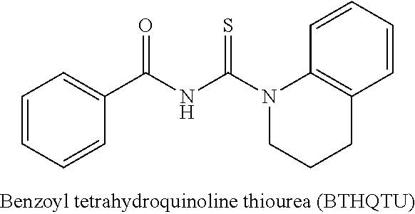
C1=CC=CC(C(NC(N2C3=C(C=CC=C3)CCC2)=S)=O)=C1
